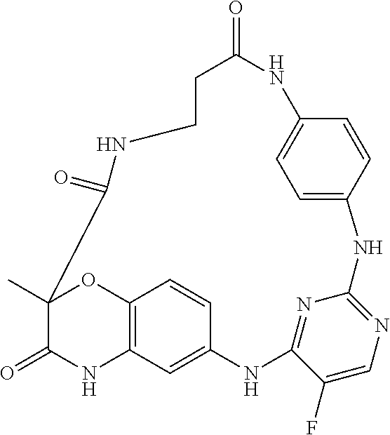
C12(C)C(=O)NC3=C(O1)C=CC(=C3)NC1=NC(=NC=C1F)NC1=CC=C(NC(=O)CCNC2=O)C=C1
